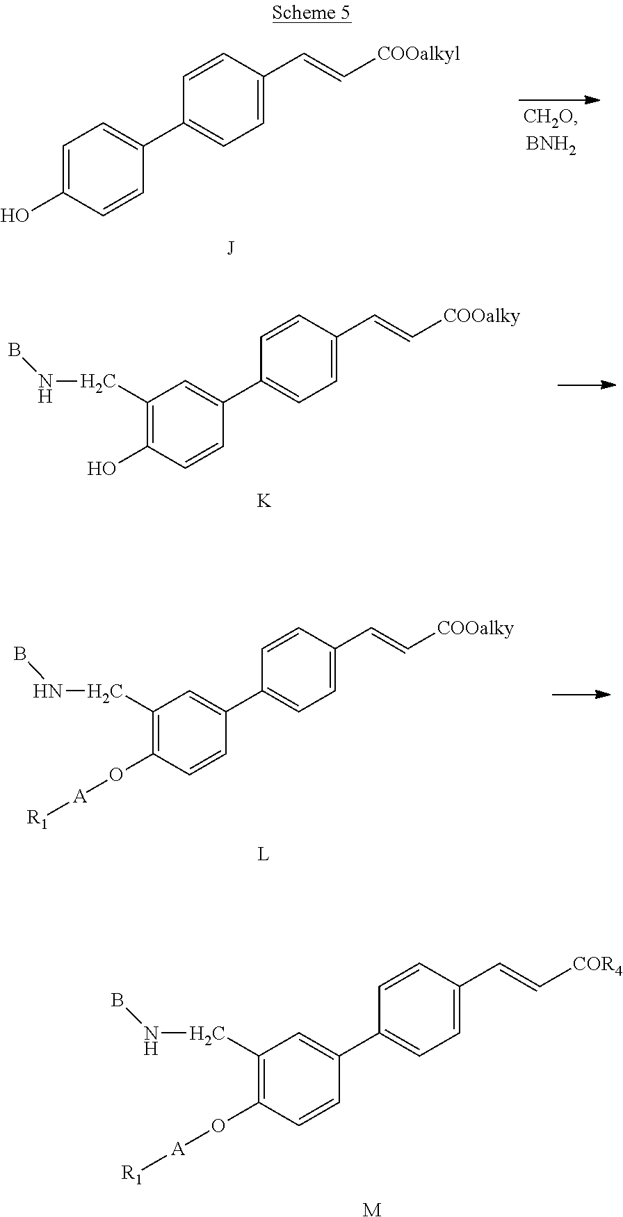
C(C1=C(O[A][R1])C=CC(C2=CC=C(C=C[COR4])C=C2)=C1)NB.[M].C1=C(O)C=CC(C2=CC=C(C=C[COOalkyl])C=C2)=C1.[J].C(C1=C(O)C=CC(C2=CC=C(C=C[COOalky])C=C2)=C1)NB.[K].C(C1=C(O[A][R1])C=CC(C2=CC=C(C=C[COOalky])C=C2)=C1)NB.[L]
